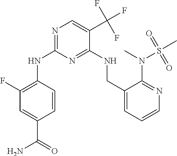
N(C1=NC=C(C(F)(F)F)C(NCC2=CC=CN=C2N(S(=O)(=O)C)C)=N1)C1=C(F)C=C(C(=O)N)C=C1
